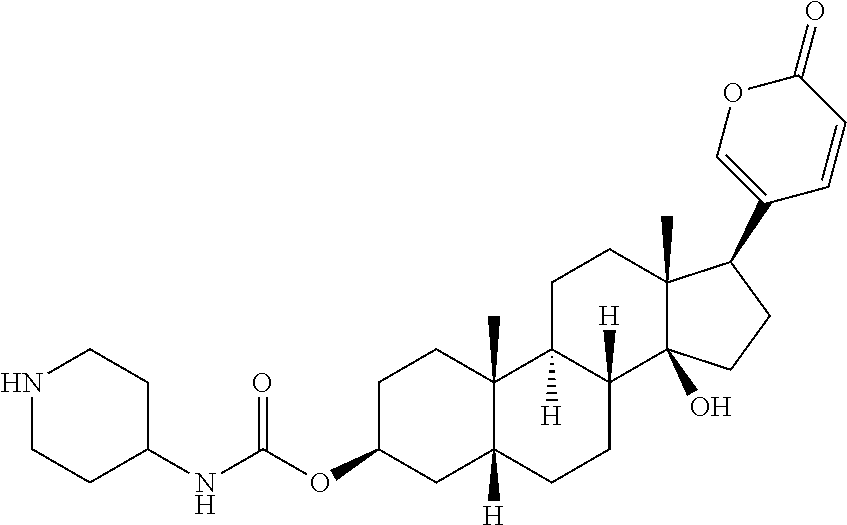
C1C(OC(NC2CCNCC2)=O)CC2([H])C(C)(C1)C1([H])C([H])(CC2)C2(O)C(C)(CC1)C(C1=COC(=O)C=C1)CC2
